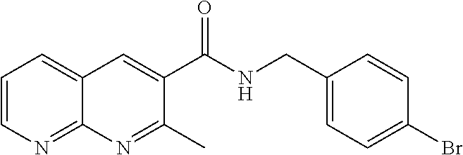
C1=CN=C2C(=C1)C=C(C(NCC1=CC=C(Br)C=C1)=O)C(C)=N2
